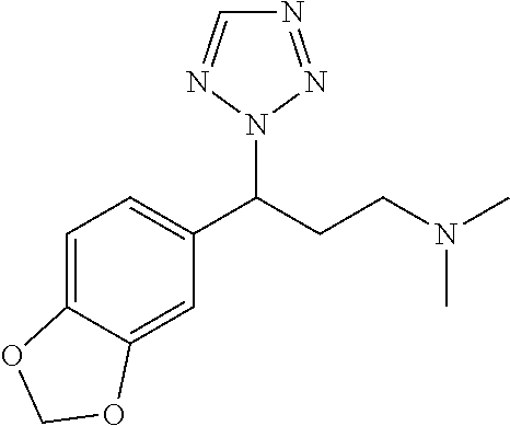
C1=C2C(=CC=C1C(CCN(C)C)N1N=NC=N1)OCO2
